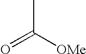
O=C([OMe])C
